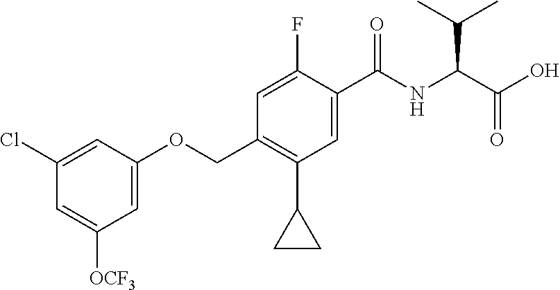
O(CC1=C(C2CC2)C=C(C(NC(C(C)C)C(=O)O)=O)C(F)=C1)C1=CC([OCF3])=CC(Cl)=C1
